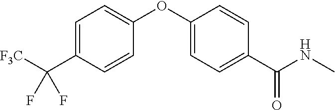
C1=C(C([F3C])(F)F)C=CC(OC2=CC=C(C(NC)=O)C=C2)=C1
